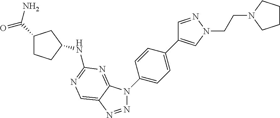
N1=NC2=CN=C(NC3CCC(C(N)=O)C3)N=C2N1C1=CC=C(C2=CN(CCN3CCCC3)N=C2)C=C1
